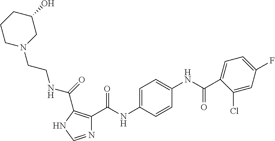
N1=CNC(C(=O)NCCN2CC(O)CCC2)=C1C(NC1=CC=C(NC(C2=CC=C(F)C=C2Cl)=O)C=C1)=O
